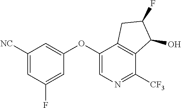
C1([NC])=CC(F)=CC(OC2=CN=C([CF3])C3=C2CC(F)C3O)=C1
